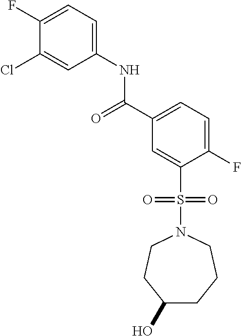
C1(F)=CC=C(NC(C2=CC=C(F)C(S(N3CCC(O)CCC3)(=O)=O)=C2)=O)C=C1Cl
